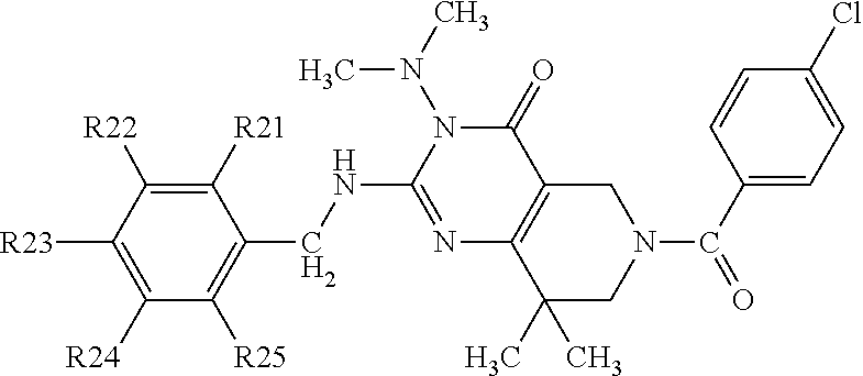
C1([R25])=C(CNC2=NC3=C(C(=O)N2N(C)C)CN(C(=O)C2=CC=C(Cl)C=C2)CC3(C)C)C([R21])=C([R22])C([R23])=C1[R24]
